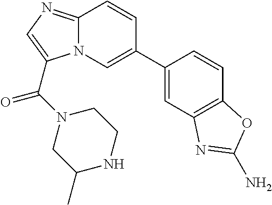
C12=NC=C(C(N3CC(C)NCC3)=O)N1C=C(C1=CC3=C(C=C1)OC(N)=N3)C=C2
